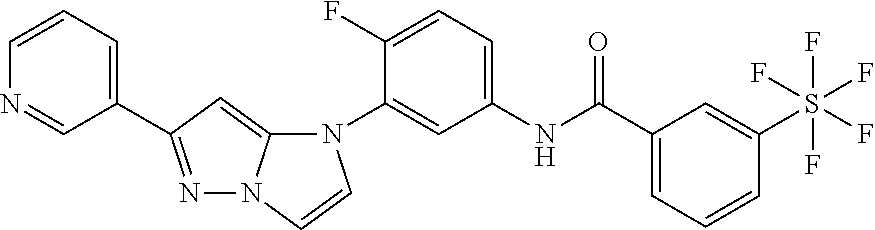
C1(C2=NN3C(=C2)N(C2=CC(NC(C4=CC=CC(S(F)(F)(F)(F)F)=C4)=O)=CC=C2F)C=C3)=CC=CN=C1
